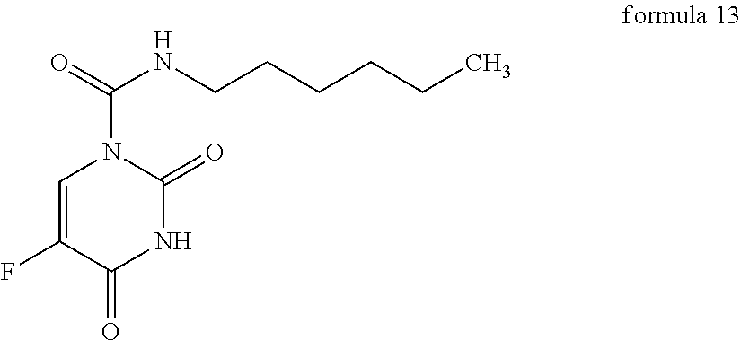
O=C1C(F)=CN(C(NCCCCCC)=O)C(=O)N1
